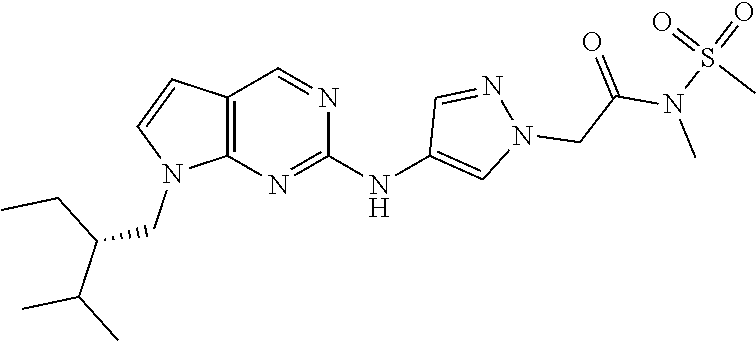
C12=C(N=C(NC3=CN(CC(N(C)S(=O)(C)=O)=O)N=C3)N=C1)N(CC(CC)C(C)C)C=C2
